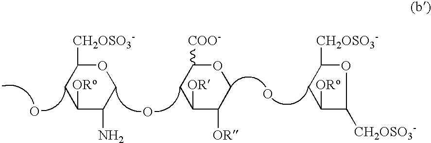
C1([OR])C(N)COC([CH2OSO3-])C1.O.O.C1([OR])C([OR])COC([COO-])C1.O.C1([OR])C([CH2OSO3-])OC([CH2OSO3-])C1
